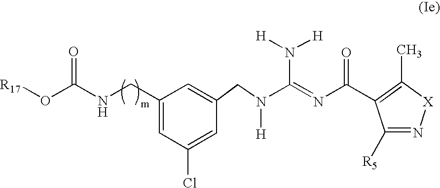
N(CC1=CC(Cl)=CC(CN(C(=NC(=O)C2=C(C)[X]N=C2[R5])N([H])[H])[H])=C1)C(O[R17])=O
